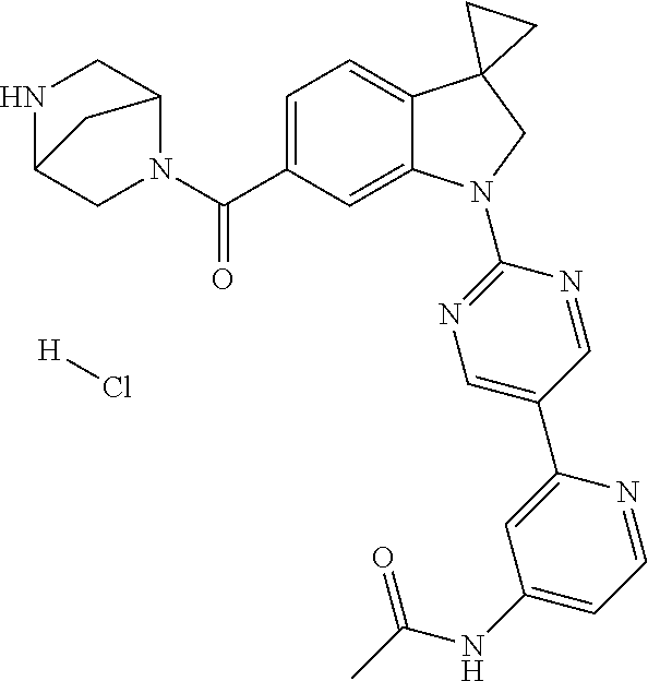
N1(C(C2=CC=C3C(=C2)N(C2=NC=C(C4=CC(NC(=O)C)=CC=N4)C=N2)CC32CC2)=O)C2CNC(C1)C2.[H]Cl
